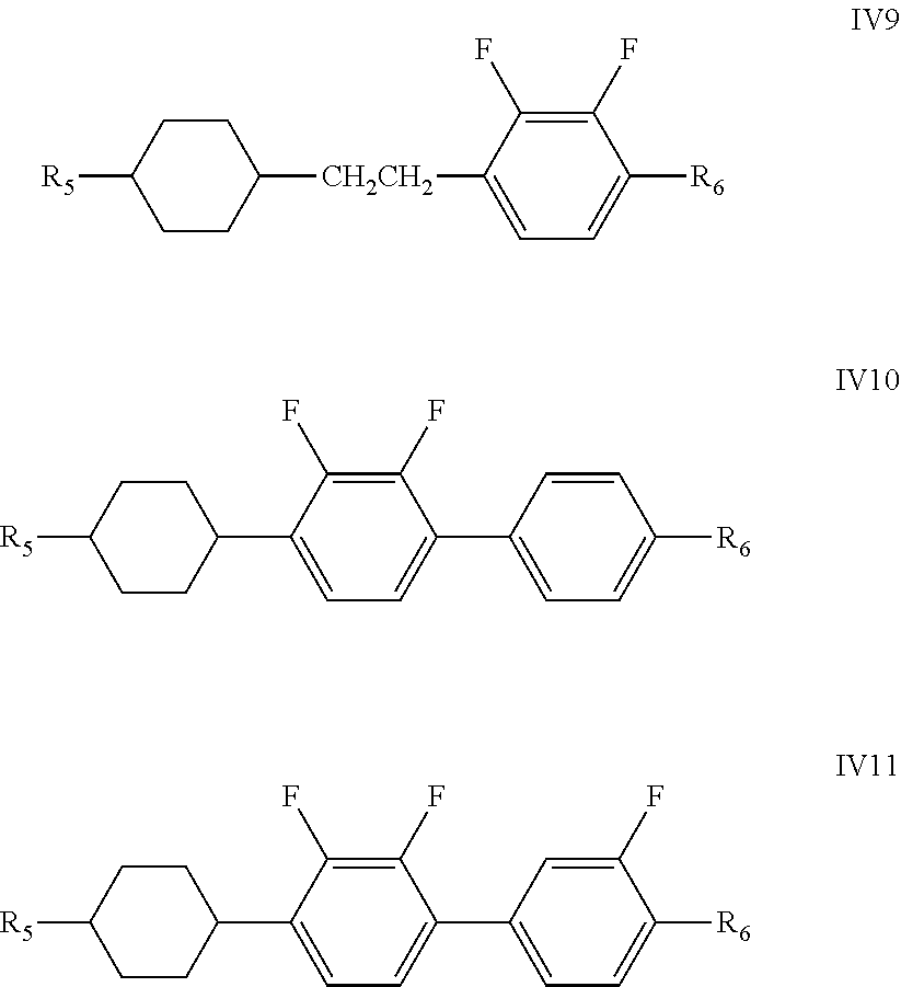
C1([CH2CH2]C2=CC=C([R6])C(F)=C2F)CCC([R5])CC1.C1(C2=CC=C(C3=CC=C([R6])C=C3)C(F)=C2F)CCC([R5])CC1.C1(C2=CC=C(C3=CC=C([R6])C(F)=C3)C(F)=C2F)CCC([R5])CC1
